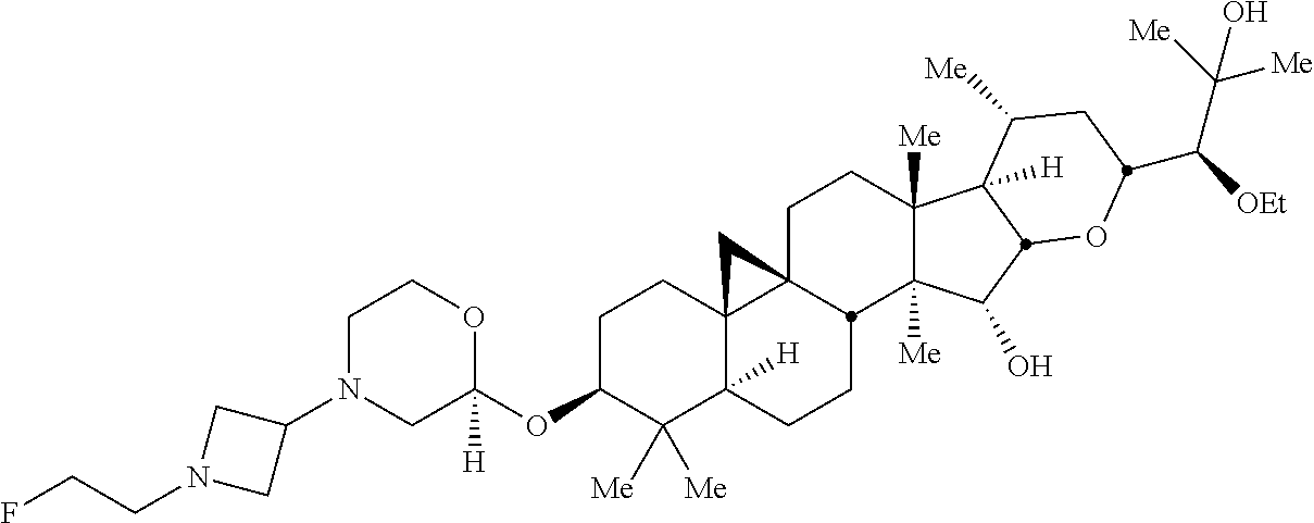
C1N(C2CN(CCF)C2)CC(OC2C([Me])([Me])C3([H])C4(CC2)C2(CCC5([Me])C([Me])(C(O)C6C5([H])C([Me])CC(C([OEt])C([Me])([Me])O)O6)C2CC3)C4)([H])OC1
